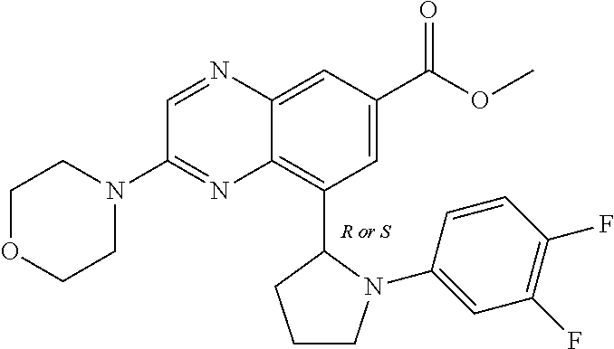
C1CN(C2=CC(F)=C(F)C=C2)C(C2=C3C(=CC(C(=O)OC)=C2)N=CC(N2CCOCC2)=N3)C1
